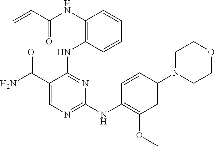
N(C1=C(NC2=NC(NC3=C(OC)C=C(N4CCOCC4)C=C3)=NC=C2C(N)=O)C=CC=C1)C(C=C)=O
